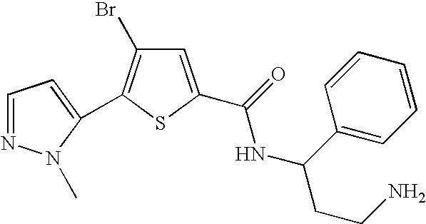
C1=NN(C)C(C2=C(Br)C=C(C(NC(C3=CC=CC=C3)CCN)=O)S2)=C1
